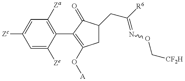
C1=C([Ze])C(C2=C(O[A])CC(CC(=NOC[CF2H])[R6])C2=O)=C([Za])C=C1[Zc]
